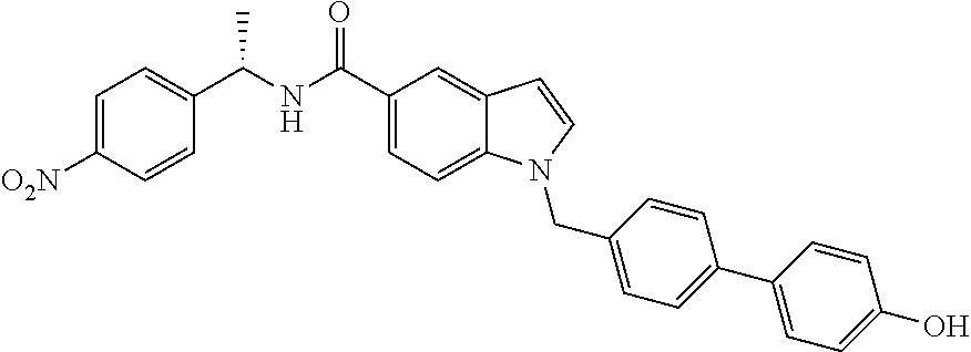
C1=C([O2N])C=CC(C(NC(C2=CC=C3C(=C2)C=CN3CC2=CC=C(C3=CC=C(O)C=C3)C=C2)=O)C)=C1
